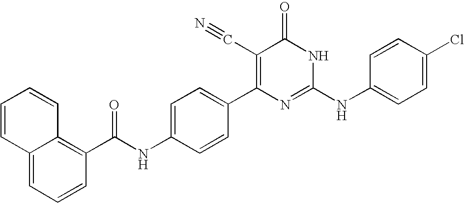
C1=CC(C2=C(C#N)C(=O)NC(NC3=CC=C(Cl)C=C3)=N2)=CC=C1NC(=O)C1=C2C(=CC=C1)C=CC=C2
